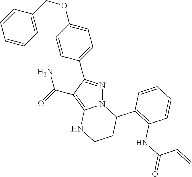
N12N=C(C3=CC=C(OCC4=CC=CC=C4)C=C3)C(C(=O)N)=C1NCCC2C1=C(NC(=O)C=C)C=CC=C1
